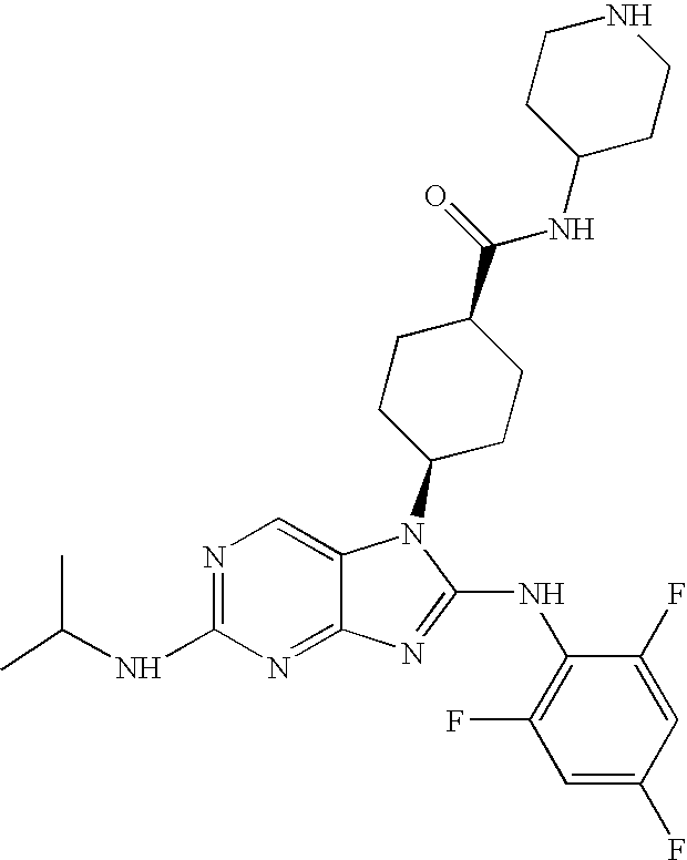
C1(NC(C)C)=NC=C2C(=N1)N=C(NC1=C(F)C=C(F)C=C1F)N2C1CCC(C(=O)NC2CCNCC2)CC1
